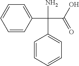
C1=CC(C(C(O)=O)(N)C2=CC=CC=C2)=CC=C1
